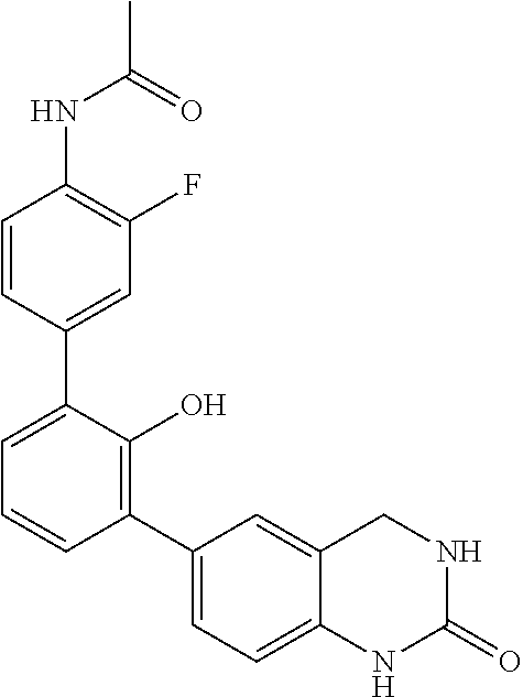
C1=CC(C2=CC=CC(C3=CC=C4C(=C3)CNC(=O)N4)=C2O)=CC(F)=C1NC(C)=O
